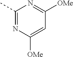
C1(C)=NC([OMe])=CC([OMe])=N1
